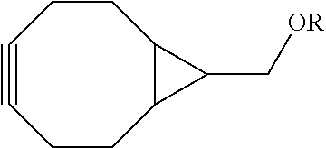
C1#CCCC2C(CC1)C2C[OR]
